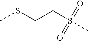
CSCCS(C)(=O)=O
